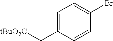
C1=C(C[tBuO2C])C=CC(Br)=C1
